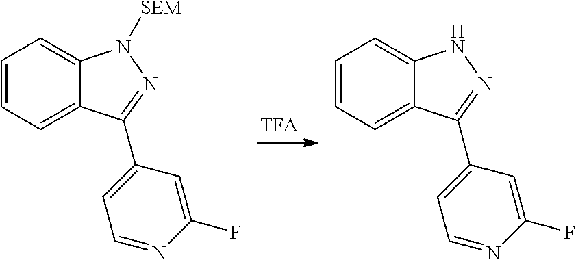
C1=CC=C2C(=C1)N([SEM])N=C2C1=CC=NC(F)=C1.C1=CC=C2C(=C1)NN=C2C1=CC=NC(F)=C1
